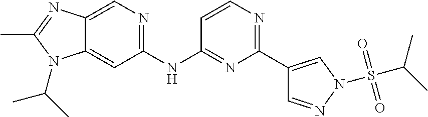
C1(NC2=NC(C3=CN(S(C(C)C)(=O)=O)N=C3)=NC=C2)=NC=C2C(=C1)N(C(C)C)C(C)=N2
